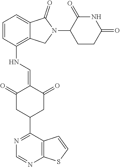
N(C1=C2C(=CC=C1)C(=O)N(C1CCC(=O)NC1=O)C2)C=C1C(=O)CC(C2=NC=NC3=C2C=CS3)CC1=O
